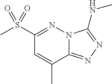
C12=NN=C(NC)N1N=C(S(C)(=O)=O)C=C2C
